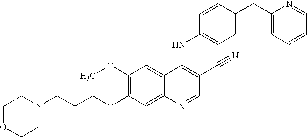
C1OCCN(CCCOC2=C(OC)C=C3C(=C2)N=CC(C#N)=C3NC2=CC=C(CC3=CC=CC=N3)C=C2)C1
